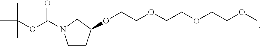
C1CC(OCCOCCOCCOC)CN1C(OC(C)(C)C)=O
